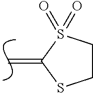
C=C1SCCS1(=O)=O
